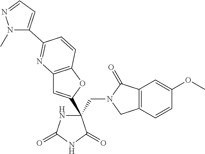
C(C1(C2=CC3=C(O2)C=CC(C2=CC=NN2C)=N3)NC(=O)NC1=O)N1CC2=C(C1=O)C=C(OC)C=C2
